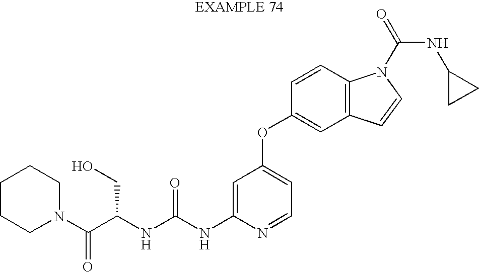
C(NC1=CC(OC2=CC3=C(C=C2)N(C(NC2CC2)=O)C=C3)=CC=N1)(=O)NC(C(N1CCCCC1)=O)CO
